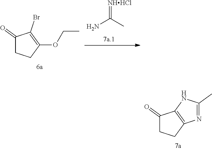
C1(=O)CCC2=C1NC(C)=N2.C1(=O)CCC(OCC)=C1Br.NC(C)=[NHHCl]
